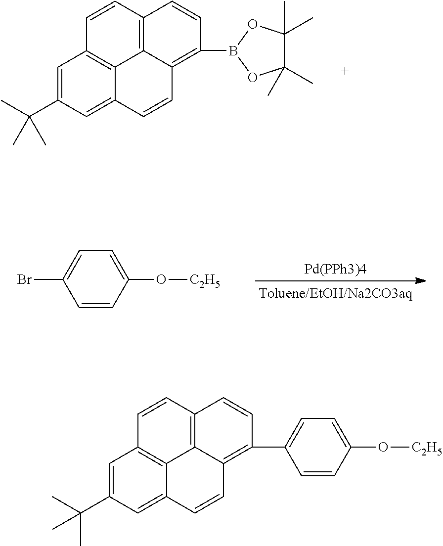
C1=C(C(C)(C)C)C=C2C3=C1C=CC1=C3C(=C(B3OC(C)(C)C(C)(C)O3)C=C1)C=C2.[Pd(PPh3)4].C1=CC(O[C2H5])=CC=C1Br.C1=C(C(C)(C)C)C=C2C3=C1C=CC1=C3C(=C(C3=CC=C(O[C2H5])C=C3)C=C1)C=C2
